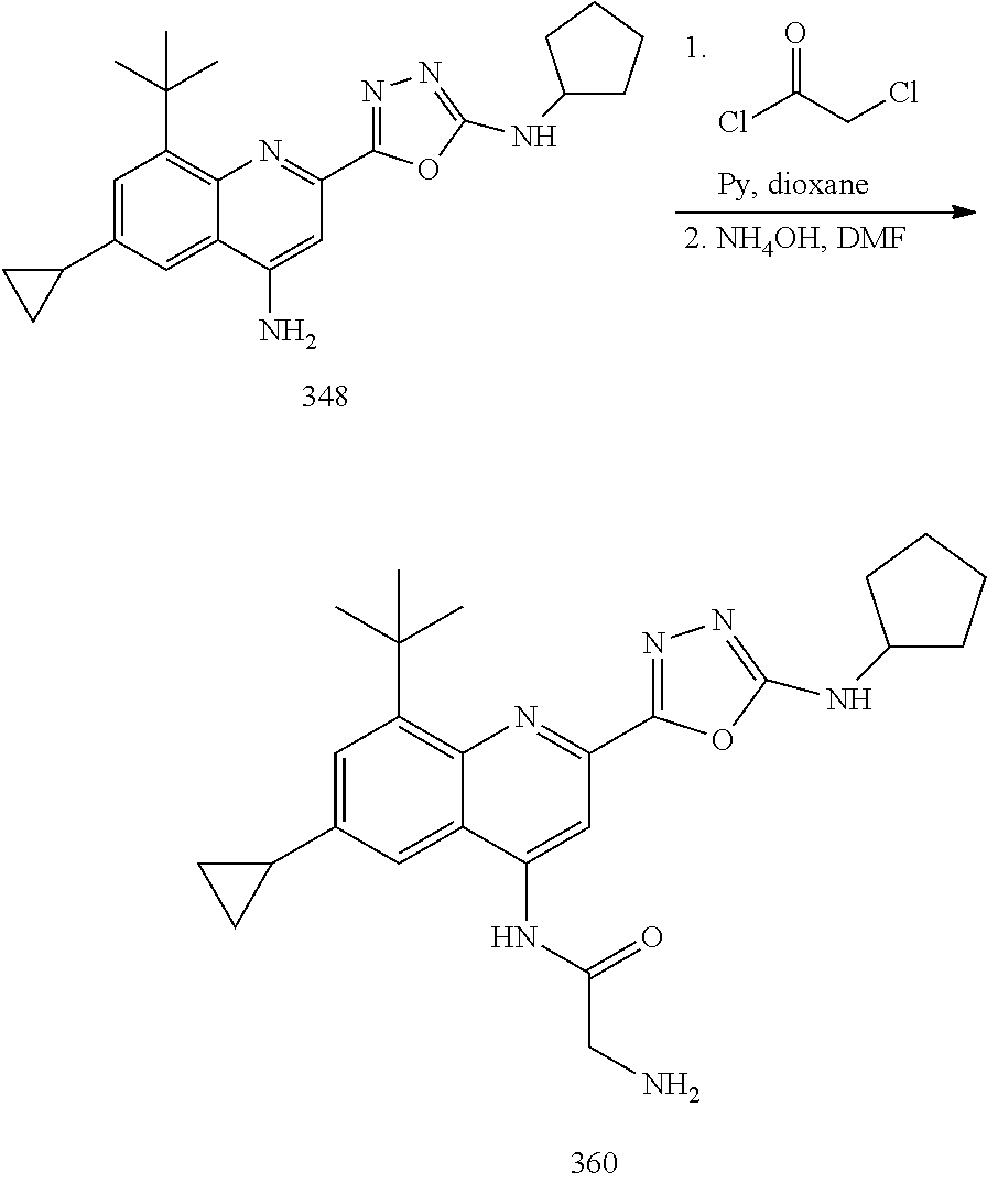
C1=C(C2CC2)C=C2C(=C1C(C)(C)C)N=C(C1=NN=C(NC3CCCC3)O1)C=C2NC(CN)=O.C1=C(C2CC2)C=C2C(=C1C(C)(C)C)N=C(C1=NN=C(NC3CCCC3)O1)C=C2N.O=C(CCl)Cl
